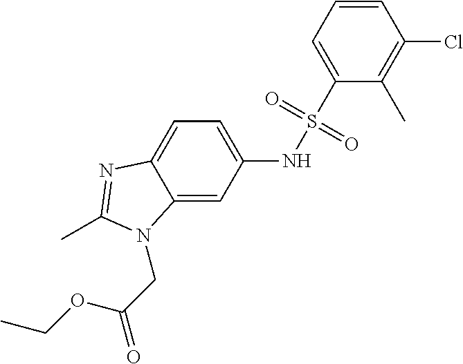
C12=CC(NS(C3=CC=CC(Cl)=C3C)(=O)=O)=CC=C1N=C(C)N2CC(=O)OCC
